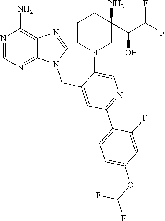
N1=CN=C2C(=C1N)N=CN2CC1=CC(C2=CC=C(OC(F)F)C=C2F)=NC=C1N1CCCC(C(O)C(F)F)(N)C1
